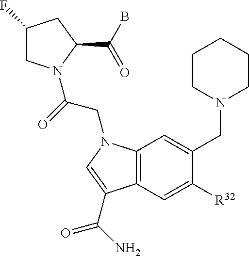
C1(F)CN(C(=O)CN2C3=C(C=C([R32])C(CN4CCCCC4)=C3)C(C(=O)N)=C2)C(C(B)=O)C1
